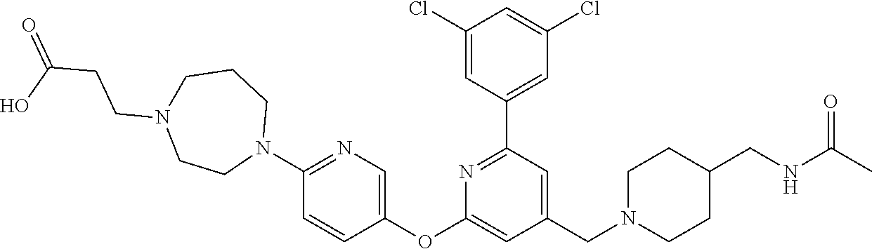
C1(Cl)=CC(C2=NC(OC3=CN=C(N4CCCN(CCC(O)=O)CC4)C=C3)=CC(CN3CCC(CNC(C)=O)CC3)=C2)=CC(Cl)=C1
